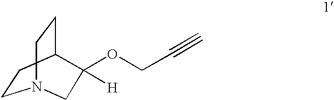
C1CC2CCN1CC2(OCC#C)[H]
